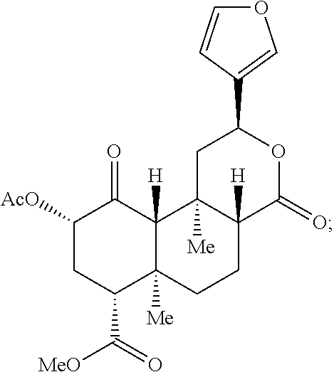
C1C2([Me])C([H])(C(=O)OC1C1=COC=C1)CCC1([Me])C2([H])C(=O)C([AcO])CC1C(=O)[MeO]
